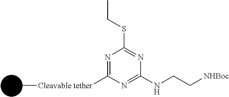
C[Cleavable tether]C1=NC(SCC)=NC(NCC[NHBoc])=N1
